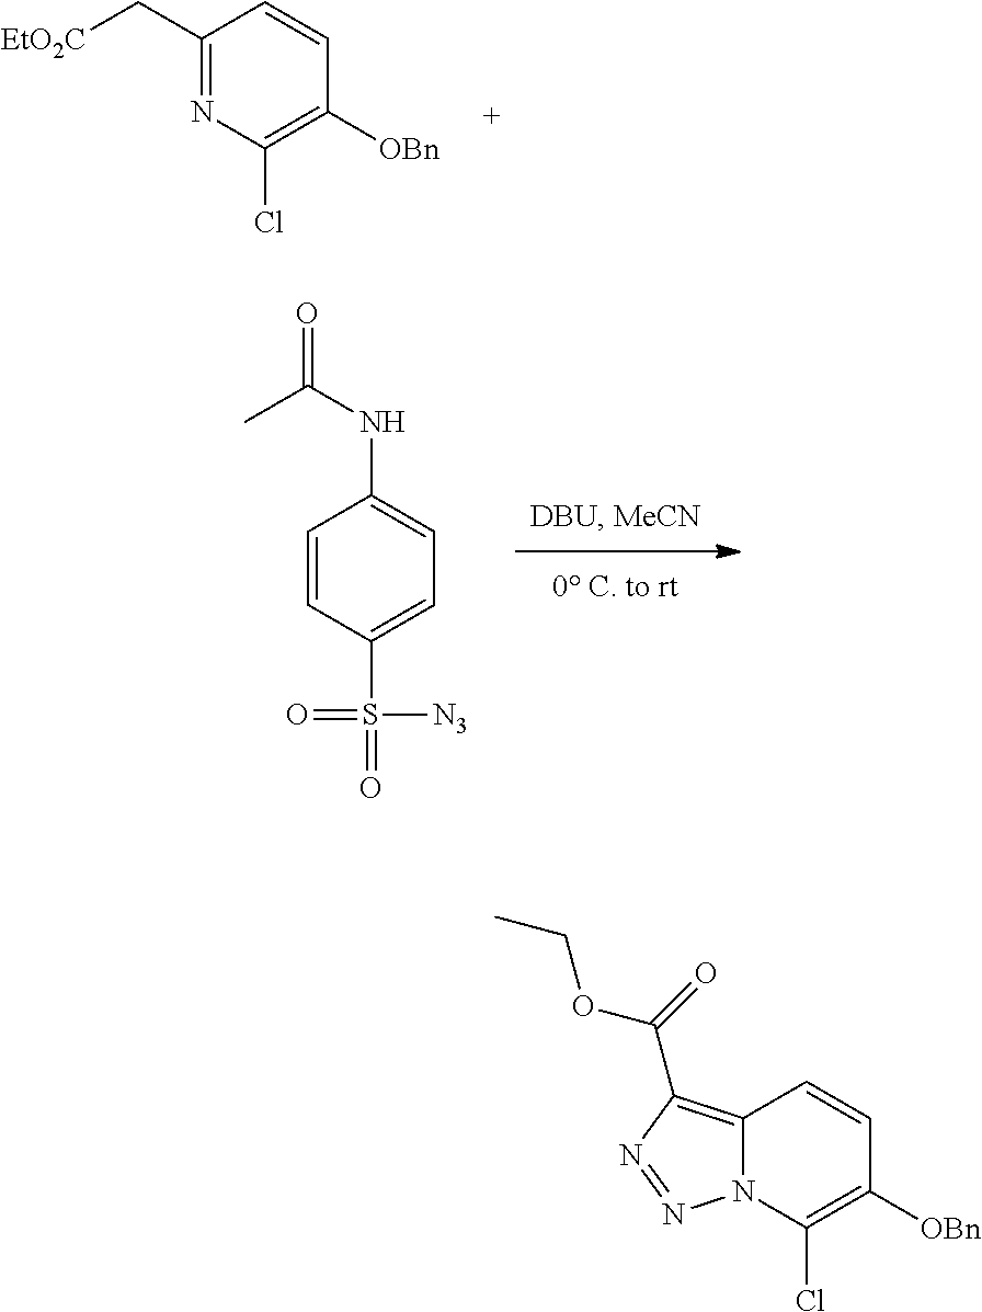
C1(C[EtO2C])=NC(Cl)=C([OBn])C=C1.C1=CC(S(=O)([N3])=O)=CC=C1NC(=O)C.C12=C(C(=O)OCC)N=NN1C(Cl)=C([OBn])C=C2
